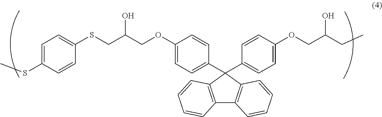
C12=C(C(C3=CC=C(OCC(CC)O)C=C3)(C3=CC=C(OCC(CSC4=CC=C(SC)C=C4)O)C=C3)C3=C1C=CC=C3)C=CC=C2
